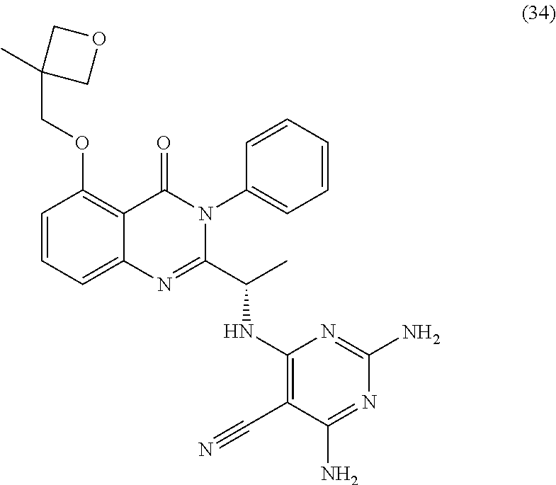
C1=CC(OCC2(C)COC2)=C2C(=C1)N=C(C(C)NC1=C(C#N)C(N)=NC(N)=N1)N(C1=CC=CC=C1)C2=O
